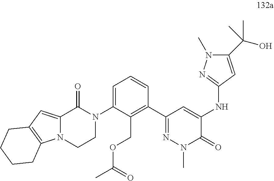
C1(C2=NN(C)C(=O)C(NC3=NN(C)C(C(O)(C)C)=C3)=C2)=C(COC(C)=O)C(N2CCN3C(=CC4=C3CCCC4)C2=O)=CC=C1
